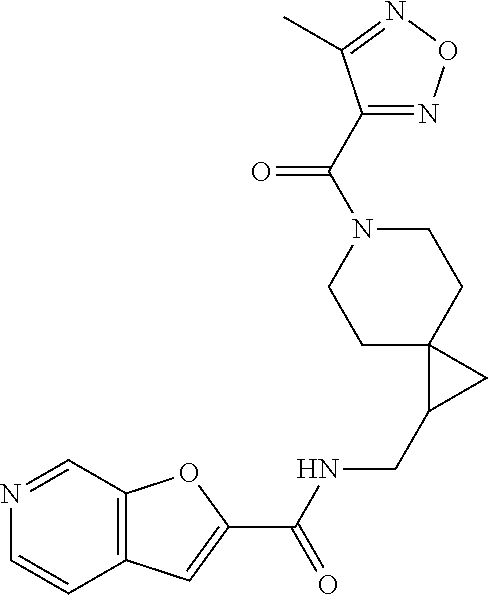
C12=C(C=NC=C1)OC(C(NCC1CC13CCN(C(=O)C1=NON=C1C)CC3)=O)=C2
